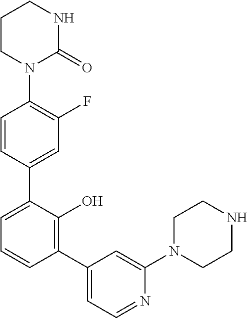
C1=CC(C2=CC=CC(C3=CC=NC(N4CCNCC4)=C3)=C2O)=CC(F)=C1N1C(=O)NCCC1
